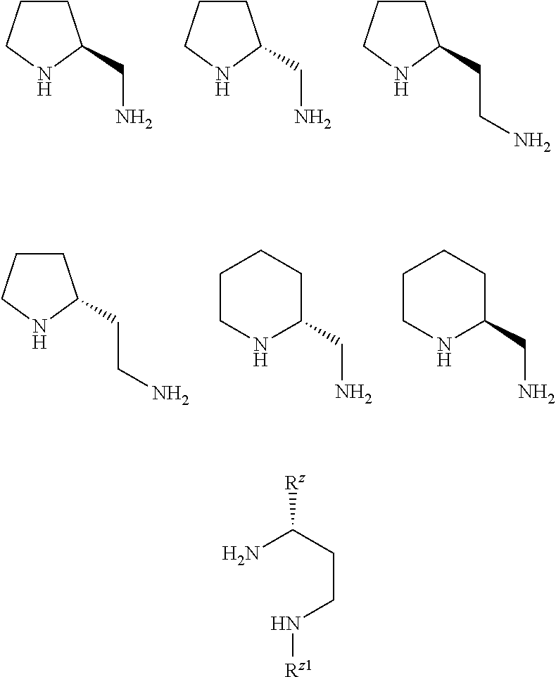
C1CCNC1CN.C1CCNC1CN.C1CCNC1CCN.C1CCNC1CCN.C1(CN)CCCCN1.C1(CN)CCCCN1.[Rz]C(CCN[Rz1])N
